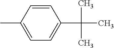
C1=C(C)C=CC(C(C)(C)C)=C1
